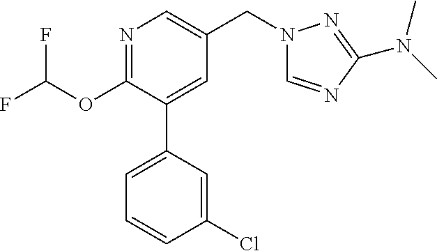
C1(OC(F)F)=NC=C(CN2C=NC(N(C)C)=N2)C=C1C1=CC=CC(Cl)=C1
